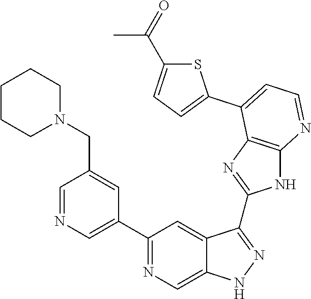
C1=NC=C(C2=NC=C3C(=C2)C(C2=NC4=C(N2)N=CC=C4C2=CC=C(C(=O)C)S2)=NN3)C=C1CN1CCCCC1
